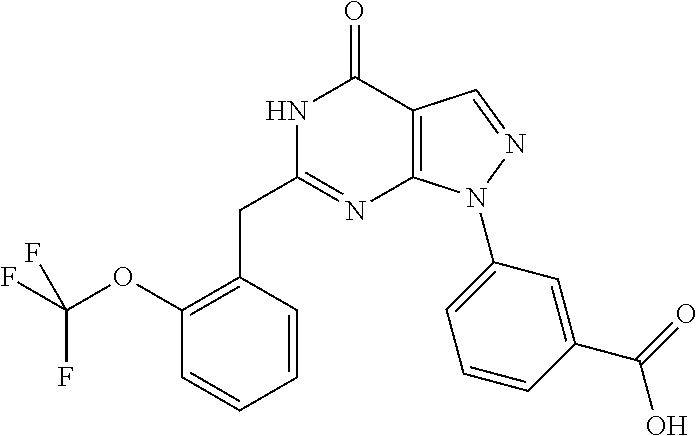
N1C(CC2=C(OC(F)(F)F)C=CC=C2)=NC2=C(C1=O)C=NN2C1=CC=CC(C(=O)O)=C1
